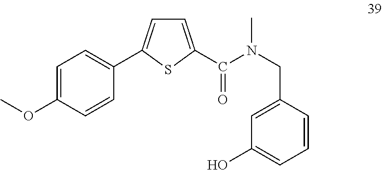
C1=C(OC)C=CC(C2=CC=C(C(N(CC3=CC(O)=CC=C3)C)=O)S2)=C1
